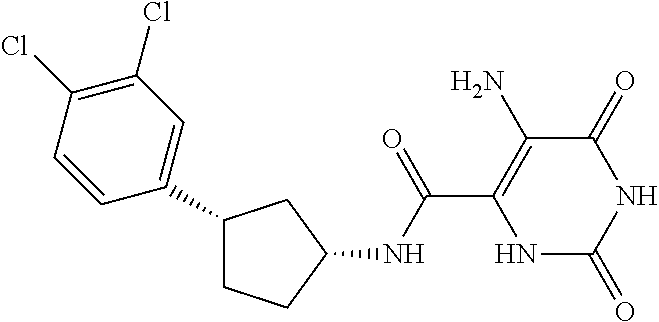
C1(NC(C2=C(N)C(=O)NC(=O)N2)=O)CC(C2=CC(Cl)=C(Cl)C=C2)CC1
